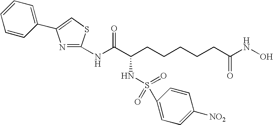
C1(NC(C(CCCCCC(NO)=O)NS(=O)(=O)C2=CC=C([NO2])C=C2)=O)=NC(C2=CC=CC=C2)=CS1
